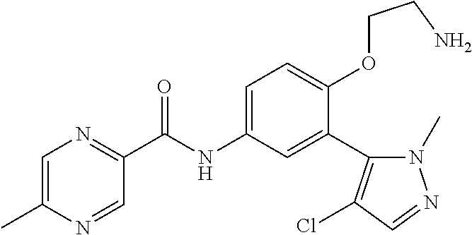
C1=NC(C)=CN=C1C(=O)NC1=CC=C(OCCN)C(C2=C(Cl)C=NN2C)=C1
